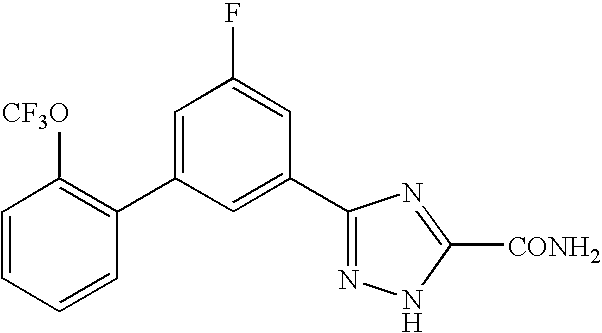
C1(C2=CC(F)=CC(C3=NNC([CONH2])=N3)=C2)=C([CF3O])C=CC=C1
